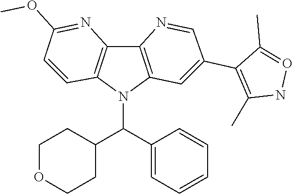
C12=C(N(C(C3=CC=CC=C3)C3CCOCC3)C3=C1N=C(OC)C=C3)C=C(C1=C(C)NO=C1C)C=N2
